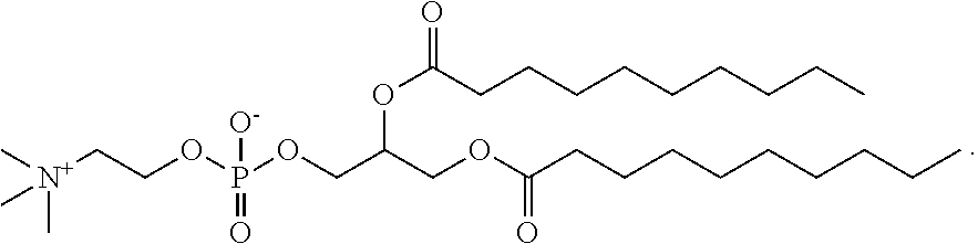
[N+](C)(C)(C)CCOP(OCC(COC(CCCCCCCCC)=O)OC(=O)CCCCCCCCC)([O-])=O
